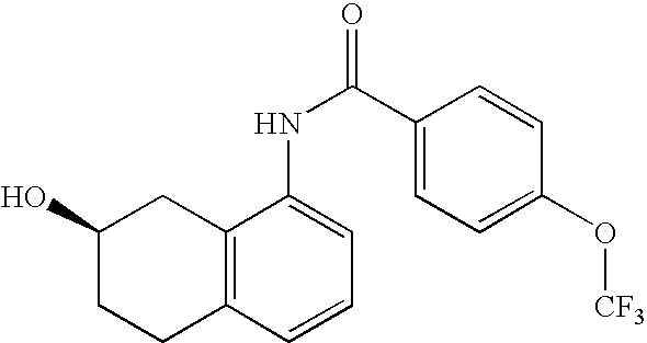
C12=C(C=CC=C1NC(C1=CC=C(O[CF3])C=C1)=O)CCC(O)C2
